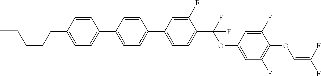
C1=C(C2=CC=C(C3=CC=C(CCCCC)C=C3)C=C2)C=C(F)C(C(F)(OC2=CC(F)=C(OC=C(F)F)C(F)=C2)F)=C1
